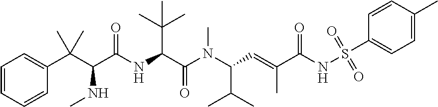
C1=CC=CC(C(C(C(NC(C(N(C(C=C(C)C(NS(C2=CC=C(C)C=C2)(=O)=O)=O)C(C)C)C)=O)C(C)(C)C)=O)NC)(C)C)=C1
